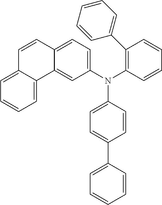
N(C1=CC=C(C2=CC=CC=C2)C=C1)(C1=CC=C2C(=C1)C1=CC=CC=C1C=C2)C1=C(C2=CC=CC=C2)C=CC=C1
